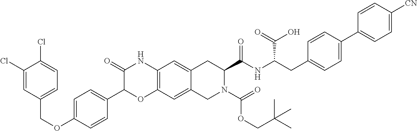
C1=C(OCC2=CC=C(Cl)C(Cl)=C2)C=CC(C2OC3=C(NC2=O)C=C2C(=C3)CN(C(OCC(C)(C)C)=O)C(C(NC(CC3=CC=C(C4=CC=C([CN])C=C4)C=C3)C(=O)O)=O)C2)=C1
